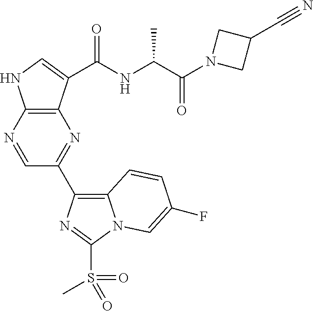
C12=C(N=CC(C3=C4N(C(S(=O)(C)=O)=N3)C=C(F)C=C4)=N1)NC=C2C(=O)NC(C(N1CC(C#N)C1)=O)C
